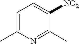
C1=C(C)N=C(C)C([NO2])=C1
